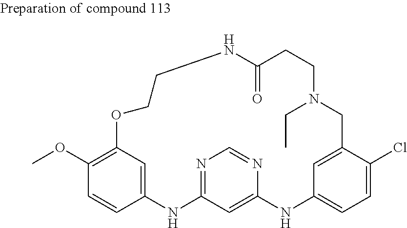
C12=CC(=C(OC)C=C1)OCCNC(=O)CCN(CC)CC1=CC(=CC=C1Cl)NC1=CC(=NC=N1)N2
